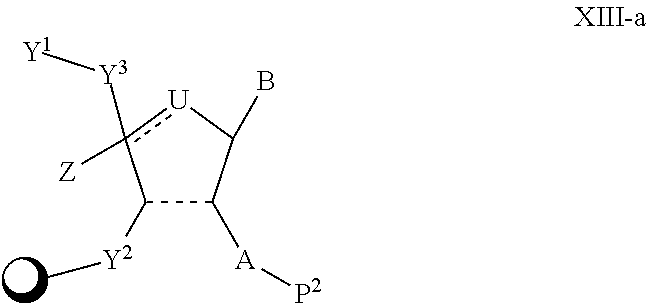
C1([Y2]C)C([A][P2])C(B)[U]c1([Y3][Y1])[Z]
